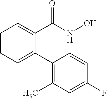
C1=CC=C(C2=C(C)C=C(F)C=C2)C(C(=O)NO)=C1
